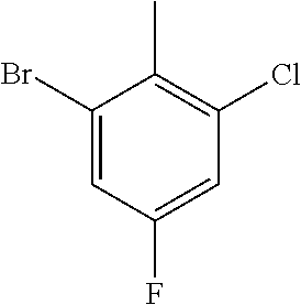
C1(Br)=CC(F)=CC(Cl)=C1C
